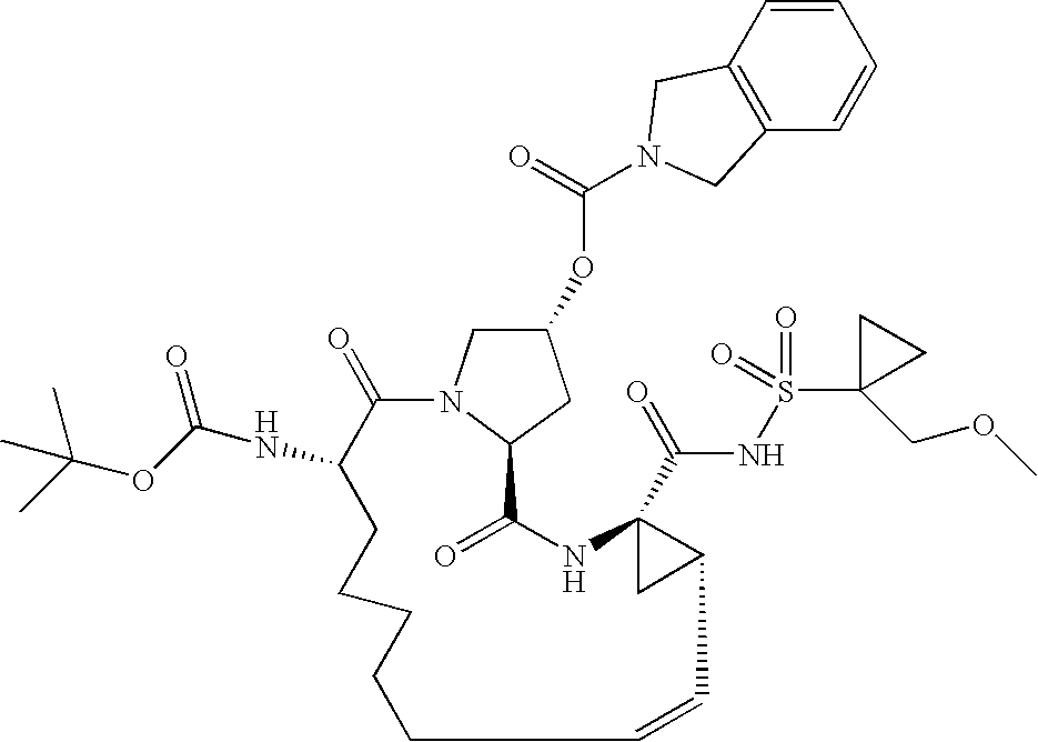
C1=CC2=C(C=C1)CN(C(=O)OC1CN3C(C1)C(=O)NC1(C(=O)NS(=O)(=O)C4(COC)CC4)CC1C=CCCCCCC(NC(=O)OC(C)(C)C)C3=O)C2
